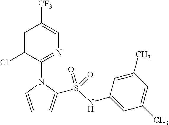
C1=CN(C2=NC=C([CF3])C=C2Cl)C(S(NC2=CC(C)=CC(C)=C2)(=O)=O)=C1
